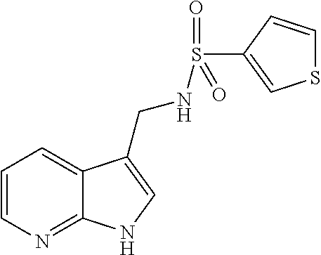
C1=CN=C2C(=C1)C(CNS(C1=CSC=C1)(=O)=O)=CN2
